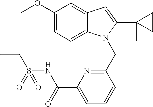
C1(OC)=CC=C2C(=C1)C=C(C1(C)CC1)N2CC1=NC(C(NS(CC)(=O)=O)=O)=CC=C1
